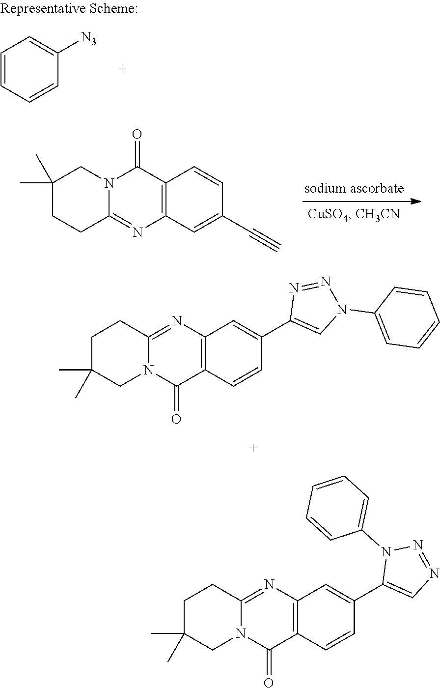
C1=CC=CC([N3])=C1.[sodium ascorbate].C12=C(C=CC(C#C)=C1)C(=O)N1C(=N2)CCC(C)(C)C1.C12=C(C=CC(C3=CN(C4=CC=CC=C4)N=N3)=C1)C(=O)N1C(=N2)CCC(C)(C)C1.C12=C(C=CC(C3=CN=NN3C3=CC=CC=C3)=C1)C(=O)N1C(=N2)CCC(C)(C)C1
